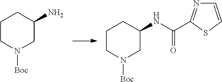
C1CN([Boc])CC(N)C1.C1CN([Boc])CC(NC(=O)C2=NC=CS2)C1
